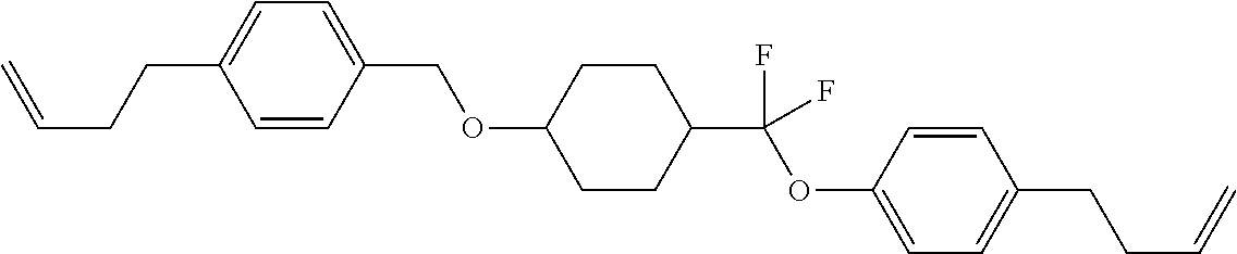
C1=CC(COC2CCC(C(OC3=CC=C(CCC=C)C=C3)(F)F)CC2)=CC=C1CCC=C
